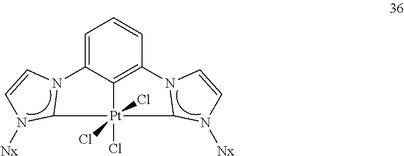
C1=C2C3=C(C=C1)N1C([Pt]3(Cl)(Cl)(Cl)C3N2C=CN3[Nx])N([Nx])C=C1
